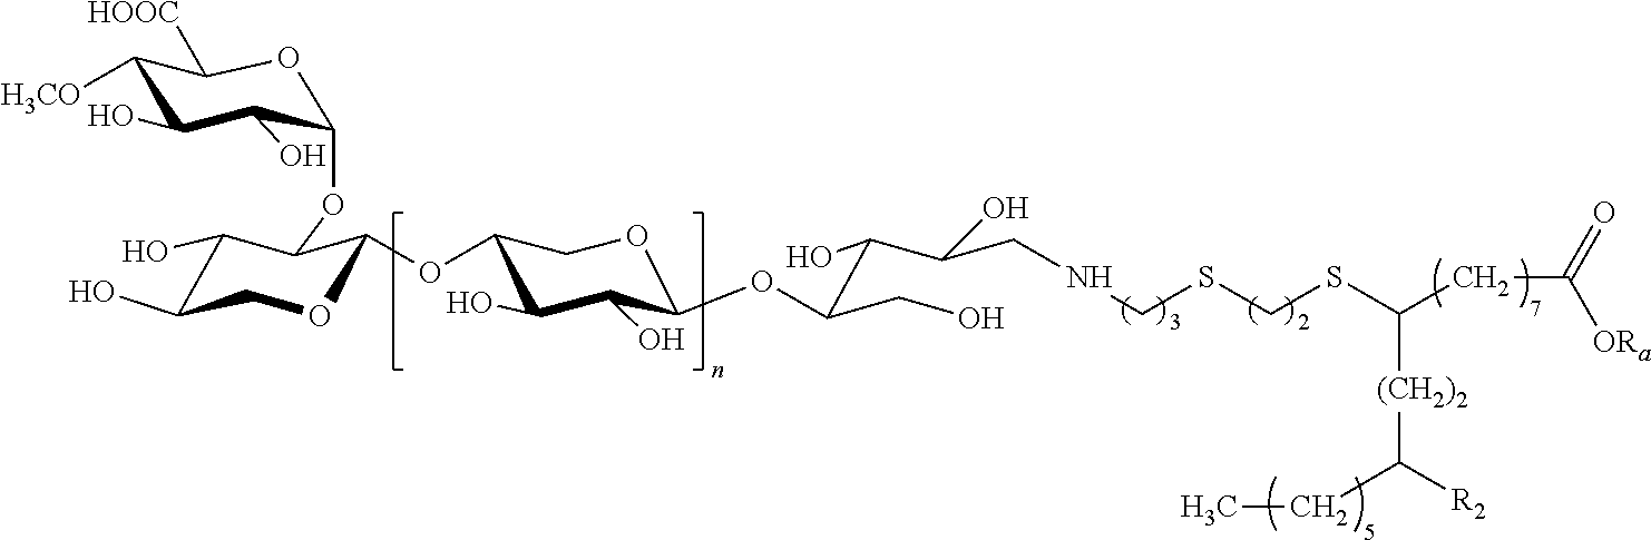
C1([H3CO])C(O)C(O)C(OC2C(O)C(O)COC2OC2C(O)C(O)C(OC(C(C(CNCSCSC(CC(=O)[ORa])[(CH2)2]C([R2])CC)O)O)CO)OC2)OC1[HOOC]
